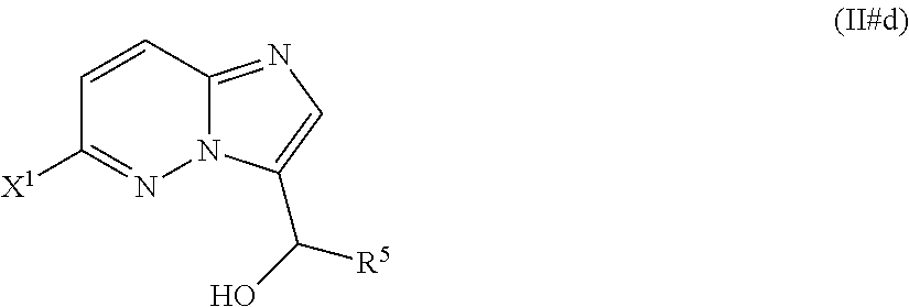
C1=CC2=NC=C(C(O)[R5])N2N=C1[X1]
